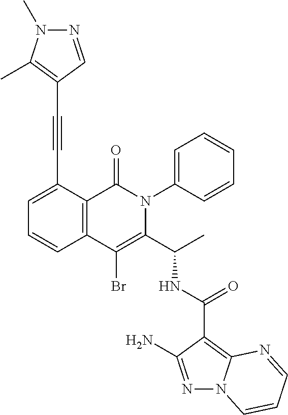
N1=C(N)C(C(NC(C2=C(Br)C3=C(C(=O)N2C2=CC=CC=C2)C(C#CC2=C(C)N(C)N=C2)=CC=C3)C)=O)=C2N1C=CC=N2
